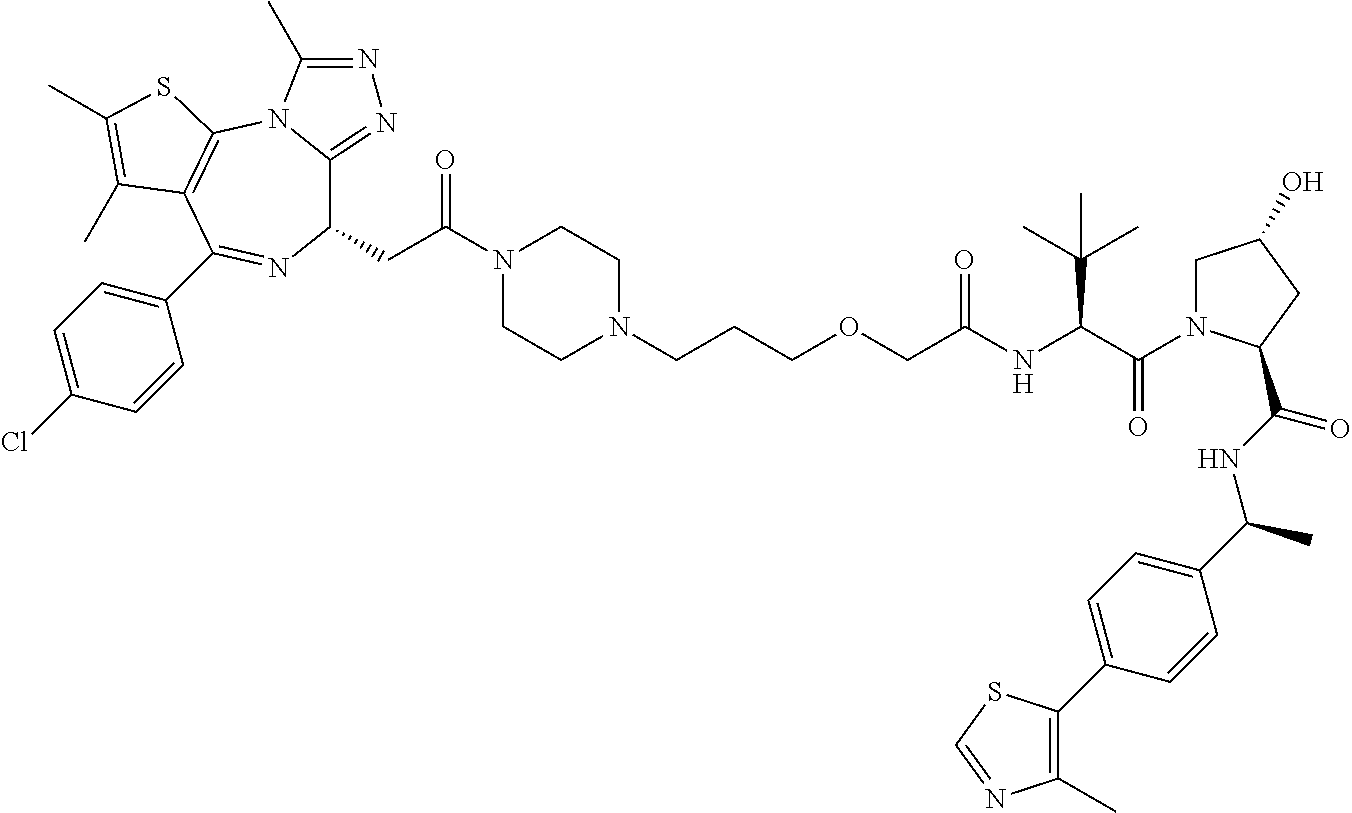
C1(CC(N2CCN(CCCOCC(NC(C(=O)N3CC(O)CC3C(NC(C3=CC=C(C4=C(C)N=CS4)C=C3)C)=O)C(C)(C)C)=O)CC2)=O)C2=NN=C(C)N2C2=C(C(C3=CC=C(Cl)C=C3)=N1)C(C)=C(C)S2
